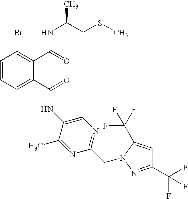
C1=CC=C(C(=O)NC2=CN=C(CN3C(C(F)(F)F)=CC(C(F)(F)F)=N3)N=C2C)C(C(=O)NC(CSC)C)=C1Br
